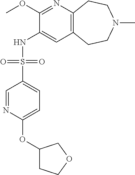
C1(OC)=NC2=C(C=C1NS(C1=CC=C(OC3CCOC3)N=C1)(=O)=O)CCN(C)CC2
